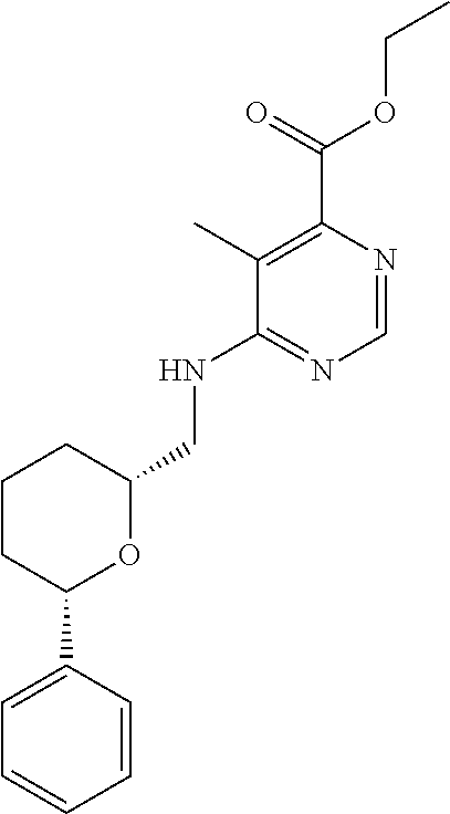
N1=C(NCC2OC(C3=CC=CC=C3)CCC2)C(C)=C(C(=O)OCC)N=C1
